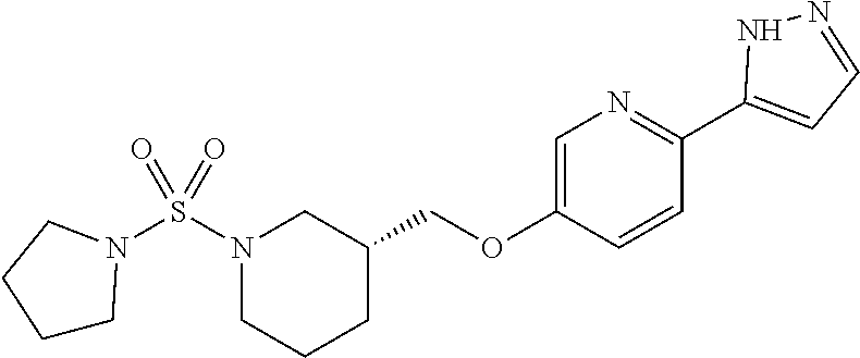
N1=C(C2=CC=NN2)C=CC(OCC2CCCN(S(=O)(=O)N3CCCC3)C2)=C1
